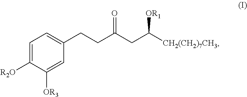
C1=C([R2O])C([OR3])=CC(CCC(CC([CH2(CH2)7CH3])[OR1])=O)=C1
